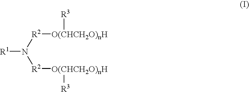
[R1]N([R2][O(CHCH2O)nH][R3])[R2][O(CHCH2O)nH][R3]
